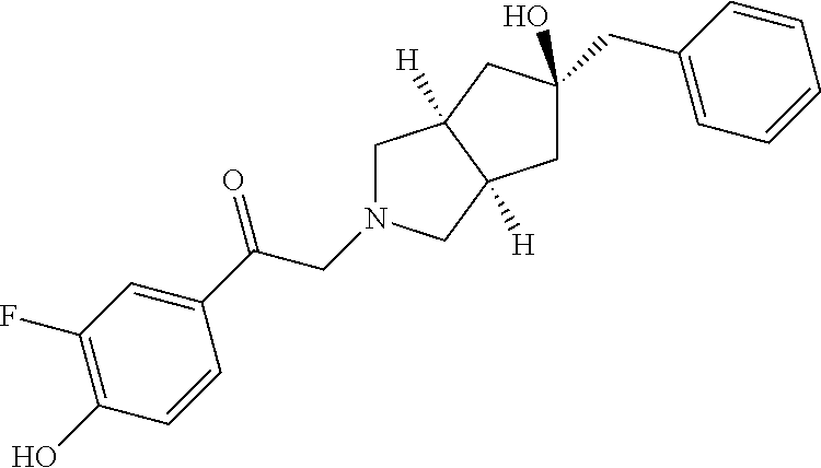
C(N1CC2([H])C([H])(C1)CC(CC1=CC=CC=C1)(O)C2)C(=O)C1=CC(F)=C(O)C=C1
